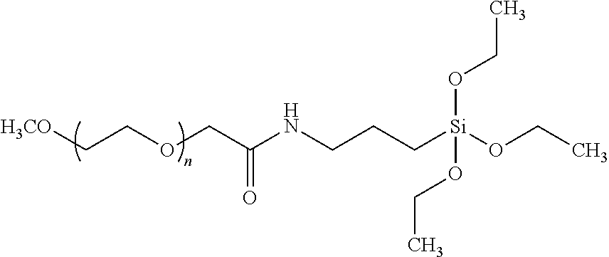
CCO[Si](CCCNC(COCC[H3CO])=O)(OCC)OCC
